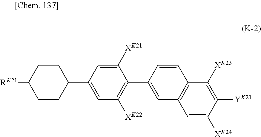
C1=C([XK24])C([YK21])=C([XK23])C2=C1C=C(C1=C([XK22])C=C(C3CCC([RK21])CC3)C=C1[XK21])C=C2
